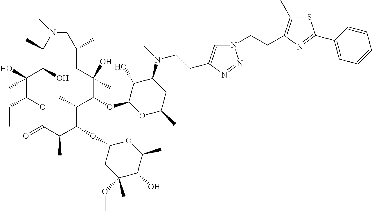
C1(O)C(OC2C(C)C(OC3CC(OC)(C)C(O)C(C)O3)C(C)C(=O)OC(CC)C(O)(C)C(O)C(C)N(C)CC(C)CC2(O)C)OC(C)CC1N(C)CCC1=CN(CCC2=C(C)SC(C3=CC=CC=C3)=N2)N=N1
